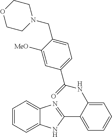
C1=CC=C2C(=C1)N=C(C1=CC=CC=C1NC(C1=CC=C(CN3CCOCC3)C([MeO])=C1)=O)N2
